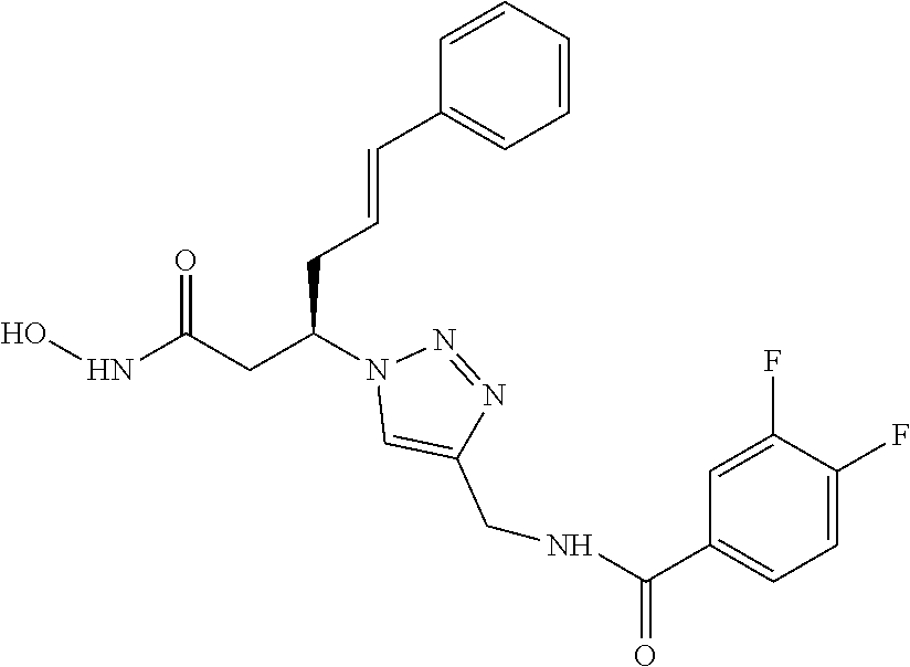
C(=CC1=CC=CC=C1)CC(CC(NO)=O)N1C=C(CNC(C2=CC=C(F)C(F)=C2)=O)N=N1
